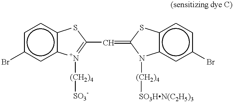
Brc1cc2c(cc1)SC(C=C1Sc3c(cc(Br)cc3)N1[(CH2)4][SO3HN(C2H5)3])=[N+]2[(CH2)4][SO3-]
